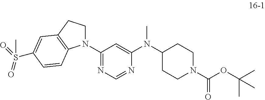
C1(N2CCC3=C2C=CC(S(=O)(=O)C)=C3)=NC=NC(N(C2CCN(C(OC(C)(C)C)=O)CC2)C)=C1
